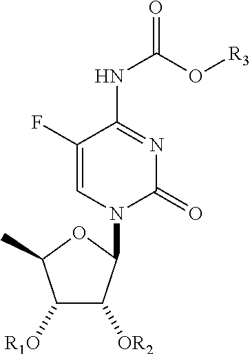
C1(F)=CN(C2C([OR2])C([R1O])C(C)O2)C(=O)N=C1NC(O[R3])=O
